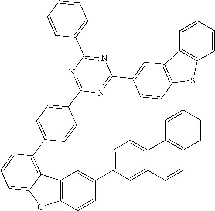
C1=CC=CC=C1C1=NC(C2=CC3=C(C=C2)SC2=C3C=CC=C2)=NC(C2=CC=C(C3=C4C(=CC=C3)OC3=C4C=C(C4=CC=C5C(=C4)C=CC4=C5C=CC=C4)C=C3)C=C2)=N1
